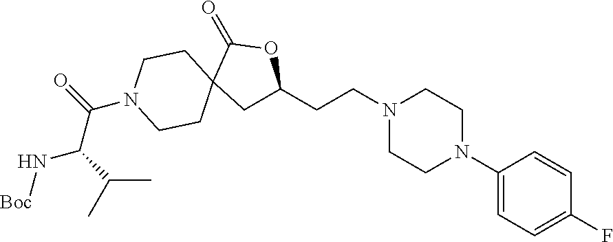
N1(CCC2CC3(C(=O)O2)CCN(C(C(N[Boc])C(C)C)=O)CC3)CCN(C2=CC=C(F)C=C2)CC1
